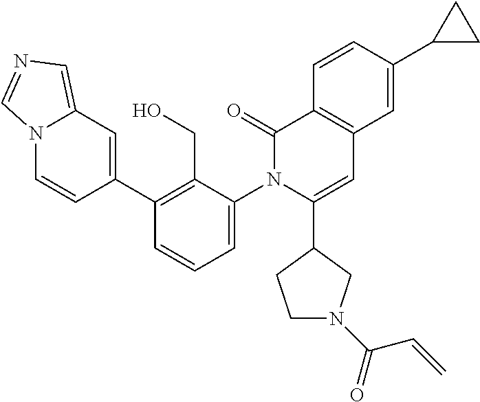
C1(C2=CC3=CN=CN3C=C2)=C(CO)C(N2C(C3CCN(C(=O)C=C)C3)=CC3=C(C2=O)C=CC(C2CC2)=C3)=CC=C1
